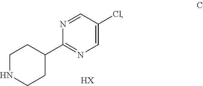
[HX].C1NCCC(C2=NC=C(Cl)C=N2)C1
